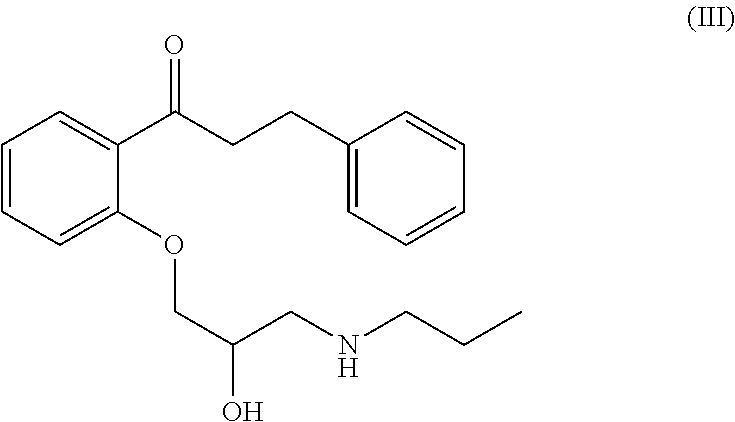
C1=CC=C(OCC(CNCCC)O)C(C(CCC2=CC=CC=C2)=O)=C1
